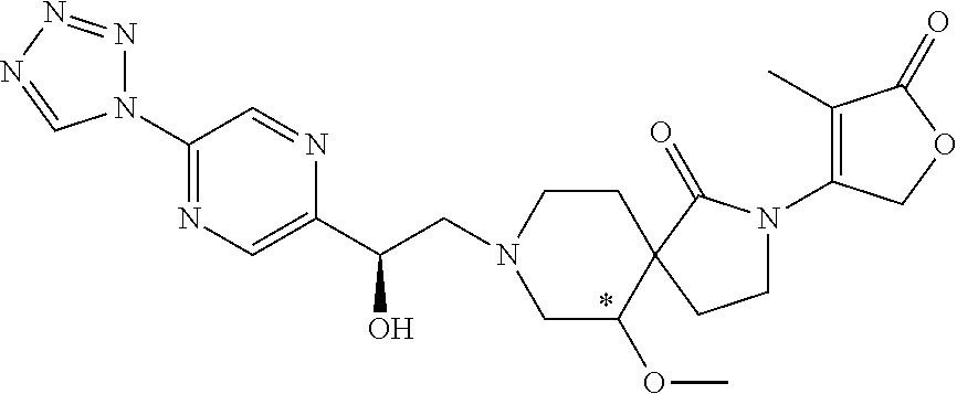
C1(C(CN2CC(OC)C3(CC2)C(=O)N(C2=C(C)C(=O)OC2)CC3)O)=CN=C(N2N=NN=C2)C=N1
